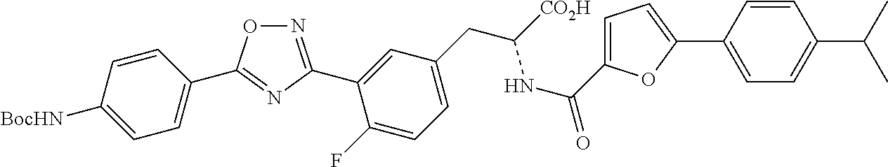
N1=C(C2=CC(CC([CO2H])NC(=O)C3=CC=C(C4=CC=C(C(C)C)C=C4)O3)=CC=C2F)N=C(C2=CC=C([BocHN])C=C2)O1
